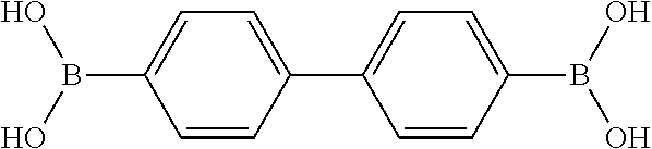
C1=CC(C2=CC=C(B(O)O)C=C2)=CC=C1B(O)O
